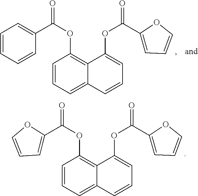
C1=CC=CC(C(OC2=C3C(=CC=C2)C=CC=C3OC(=O)C2=CC=CO2)=O)=C1.C1(C(OC2=C3C(=CC=C2)C=CC=C3OC(=O)C2=CC=CO2)=O)=CC=CO1
